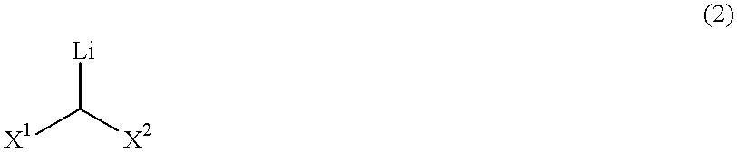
[X1]C([X2])[Li]
